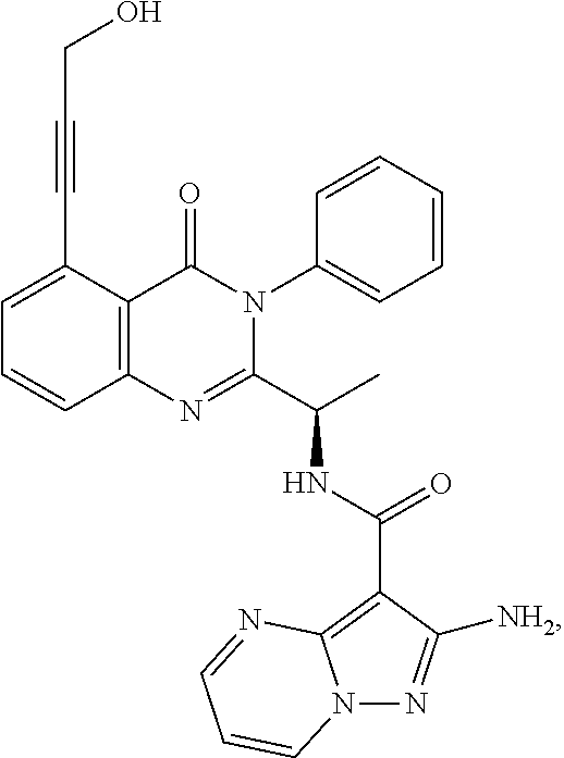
C(#CC1=CC=CC2=C1C(=O)N(C1=CC=CC=C1)C(C(C)NC(C1=C3N(N=C1[NH2])C=CC=N3)=O)=N2)CO
